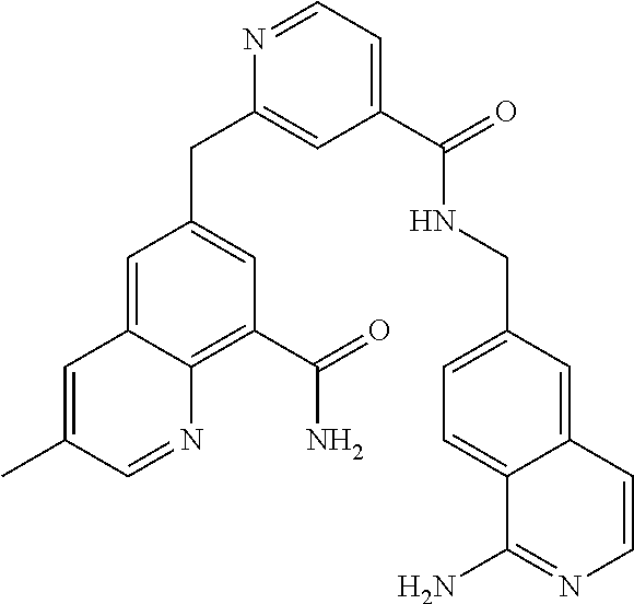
N1=CC=C(C(NCC2=CC=C3C(=C2)C=CN=C3N)=O)C=C1CC1=CC(C(N)=O)=C2C(=C1)C=C(C)C=N2
